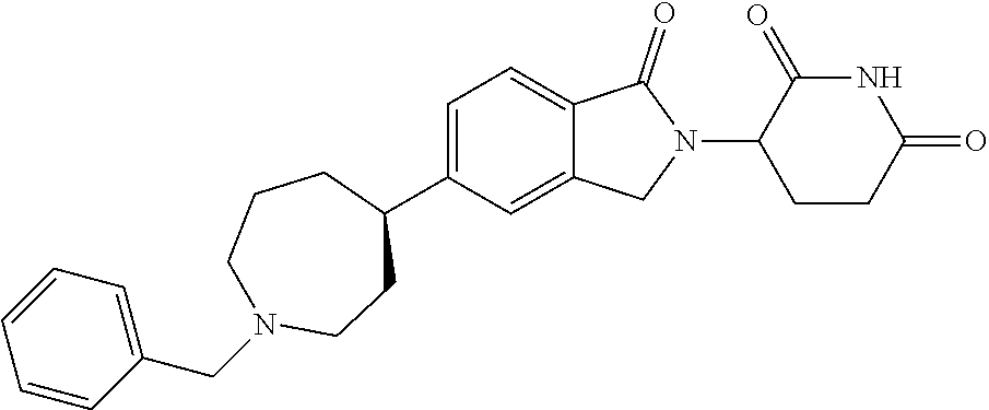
C1=C(C2CCCN(CC3=CC=CC=C3)CC2)C=C2C(=C1)C(=O)N(C1CCC(=O)NC1=O)C2
